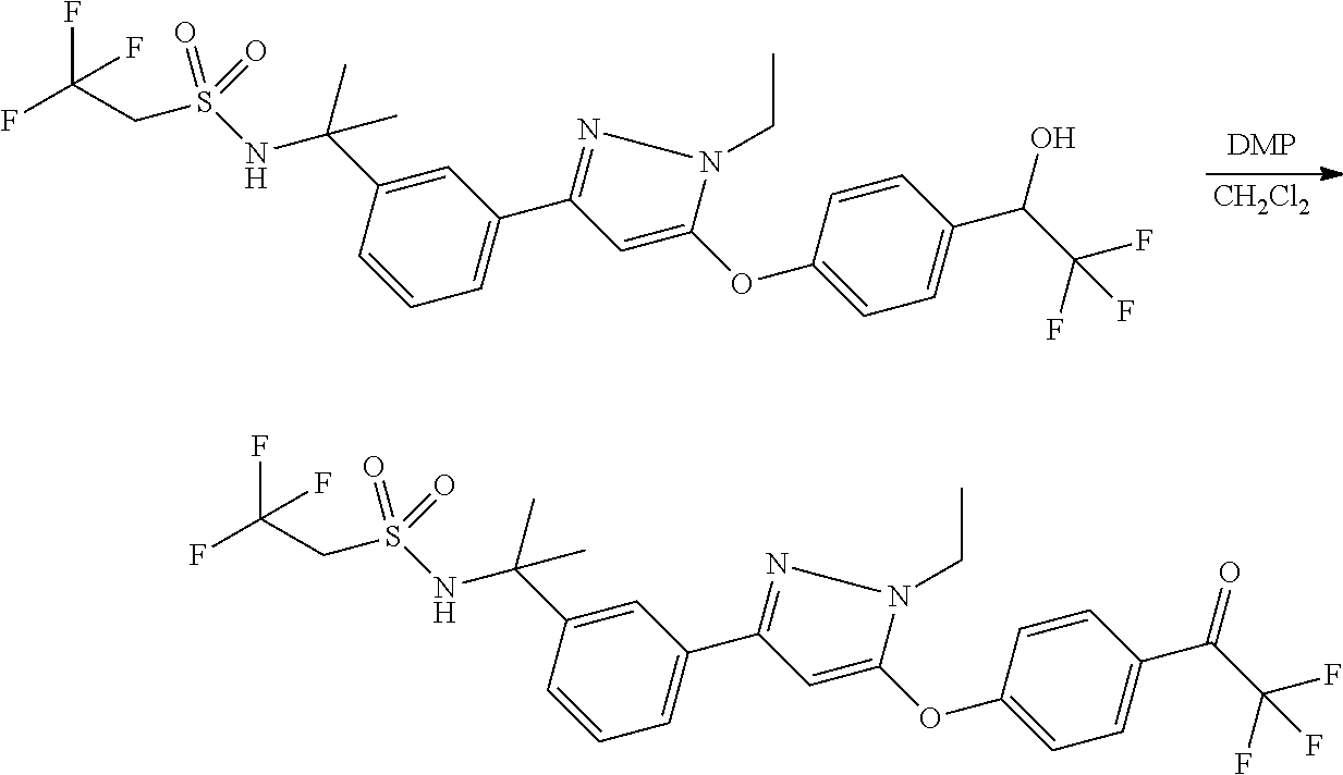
FC(CS(NC(C1=CC(C2=NN(CC)C(OC3=CC=C(C(C(F)(F)F)O)C=C3)=C2)=CC=C1)(C)C)(=O)=O)(F)F.[CH2Cl2].FC(CS(NC(C1=CC(C2=NN(CC)C(OC3=CC=C(C(C(F)(F)F)=O)C=C3)=C2)=CC=C1)(C)C)(=O)=O)(F)F
